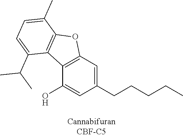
C1(O)=CC(CCCCC)=CC2=C1C1=C(O2)C(C)=CC=C1C(C)C
